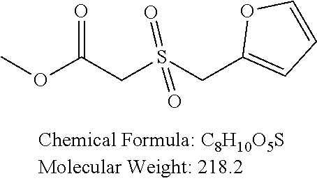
O(C)C(=O)CS(=O)(=O)CC1=CC=CO1
